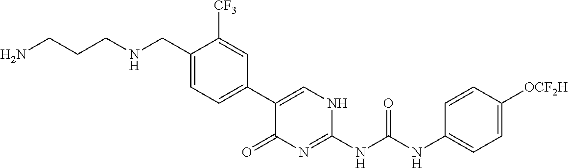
NCCCNCC1=CC=C(C2=CNC(NC(NC3=CC=C([OCF2H])C=C3)=O)=NC2=O)C=C1[CF3]
